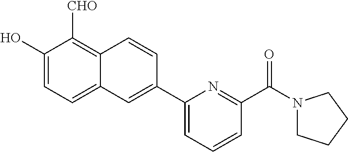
C1(O)=CC=C2C(=C1[CHO])C=CC(C1=CC=CC(C(=O)N3CCCC3)=N1)=C2
